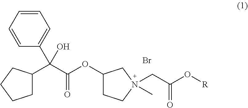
C1=CC=CC(C(O)(C(OC2CCN(CC(O[R])=O)(C)C2)=O)C2CCCC2)=C1.Br
